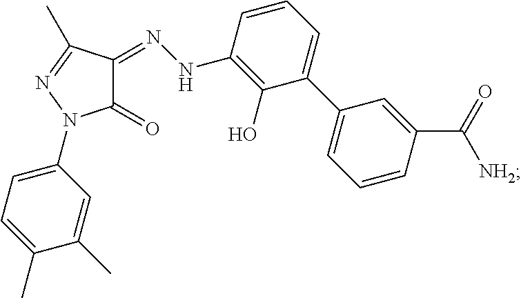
C1(N2C(=O)C(=NNC3=C(O)C(C4=CC=CC(C(=O)[NH2])=C4)=CC=C3)C(C)=N2)=CC=C(C)C(C)=C1
